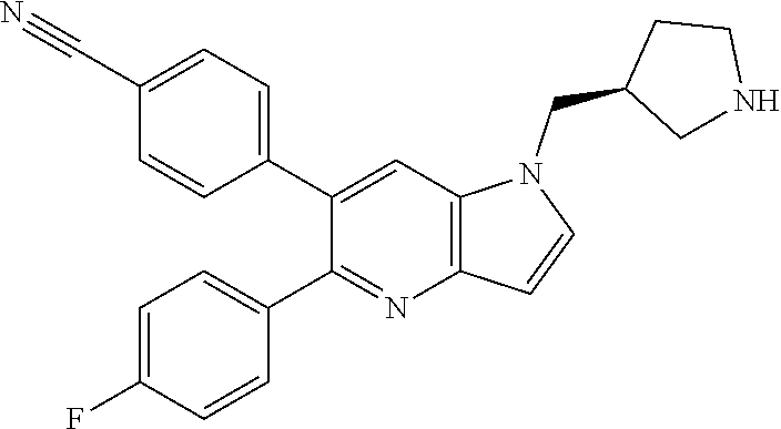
C1=C(C#N)C=CC(C2=CC3=C(N=C2C2=CC=C(F)C=C2)C=CN3CC2CNCC2)=C1
